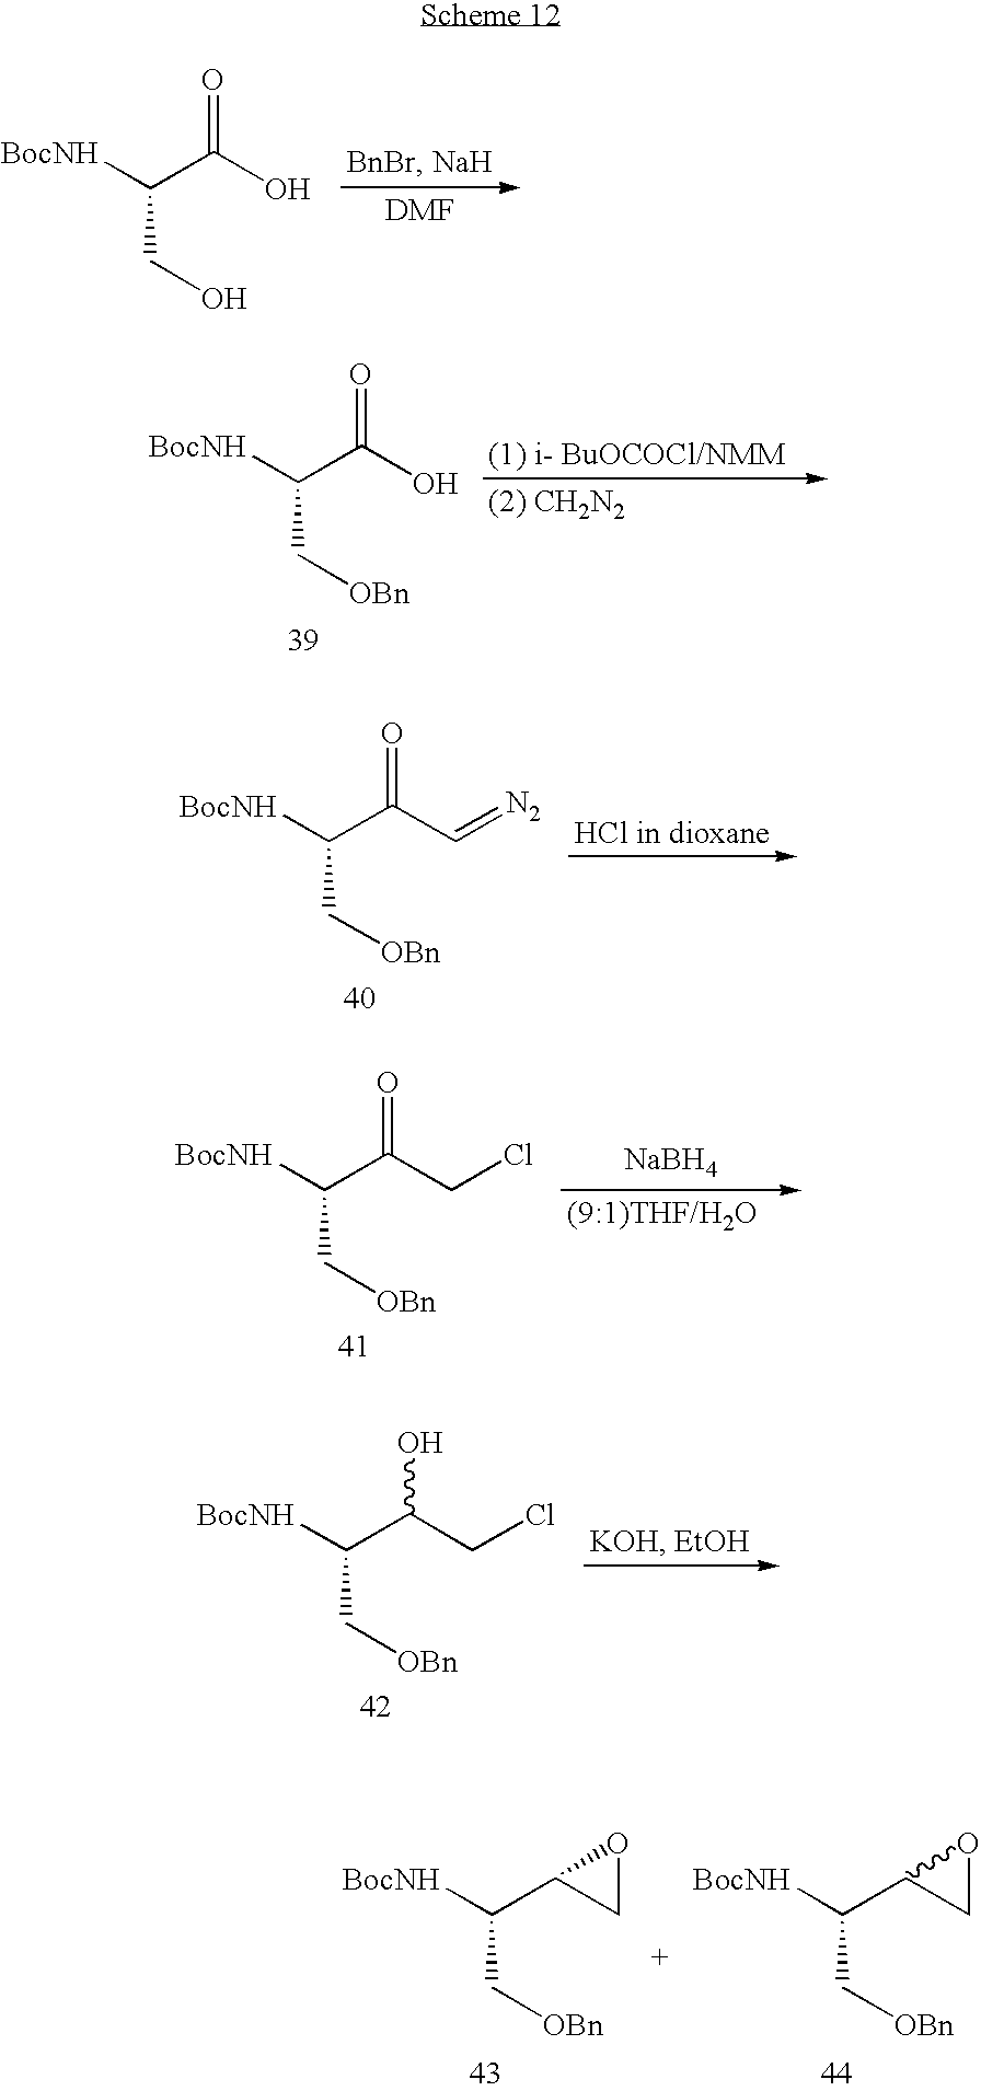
[BocNH]C(C(O)=O)CO.[BocNH]C(C(O)=O)C[OBn].[BocNH]C(C(C=[N2])=O)C[OBn].[NaBH4].[BocNH]C(C(CCl)=O)C[OBn].[BocNH]C(C(CCl)O)C[OBn].[BocNH]C(C1CO1)C[OBn].[BocNH]C(C1CO1)C[OBn]
